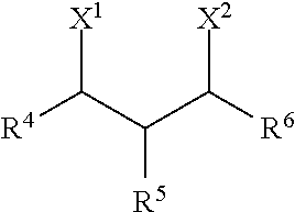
[R4]C(C(C([R6])[X2])[R5])[X1]
